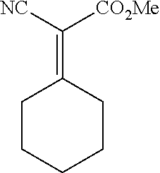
C1CCCCC1=C([NC])[CO2Me]
